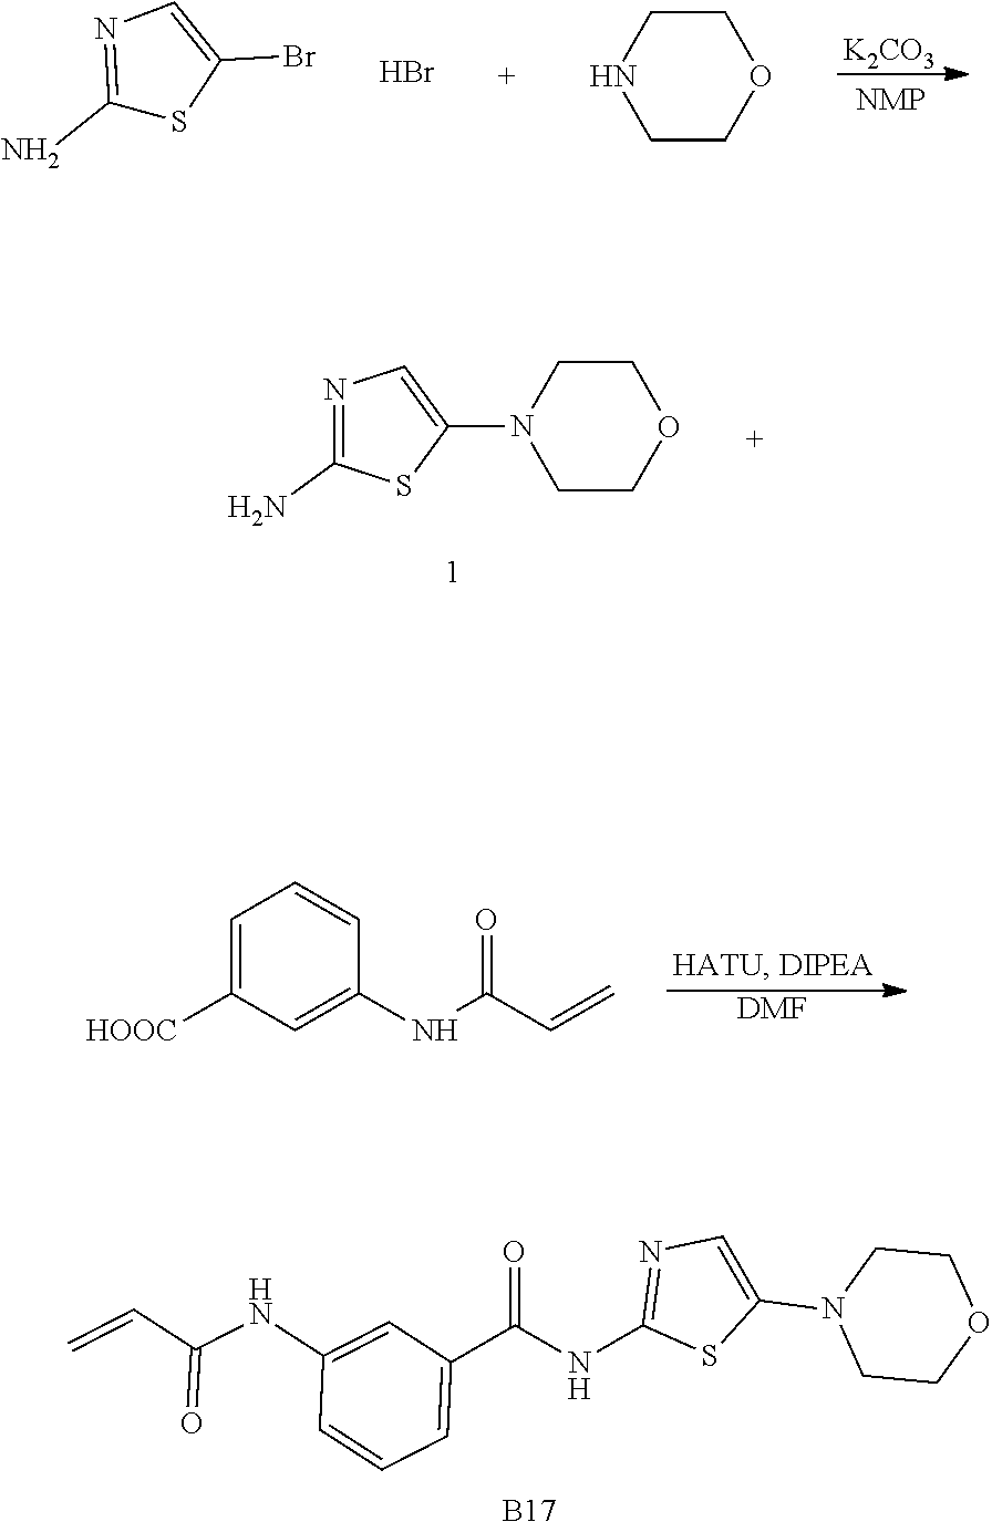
S1C(N2CCOCC2)=CN=C1NC(C1=CC=CC(NC(C=C)=O)=C1)=O.[B17].C1=C(N2CCOCC2)SC(N)=N1.[DMF].C1=C([HOOC])C=C(NC(C=C)=O)C=C1.[K2CO3].C1=C(Br)SC(N)=N1.Br.C1COCCN1
